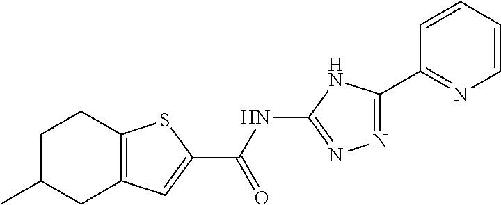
C1(C(=O)NC2=NN=C(C3=NC=CC=C3)N2)=CC2=C(S1)CCC(C)C2
